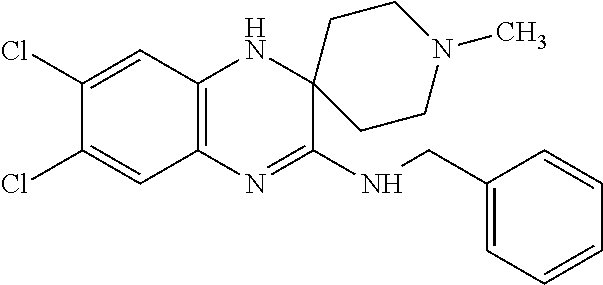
C12=C(N=C(NCC3=CC=CC=C3)C3(N1)CCN(C)CC3)C=C(Cl)C(Cl)=C2
